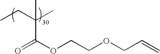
O=C(OCCOCC=C)C(CC)(C)C
